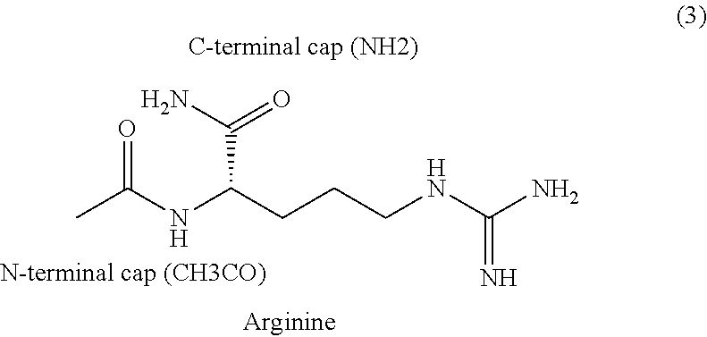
CC(NC(CCCNC(N)=N)C(N)=O)=O
